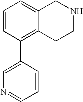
C1=CC(C2=CN=CC=C2)=C2C(=C1)CNCC2
